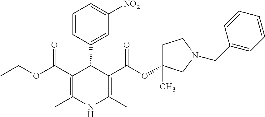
C1(C(OCC)=O)=C(C)NC(C)=C(C(OC2(C)CCN(CC3=CC=CC=C3)C2)=O)C1C1=CC([NO2])=CC=C1
